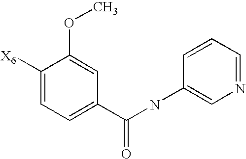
C1([X6])=CC=C(C(=O)NC2=CN=CC=C2)C=C1OC
